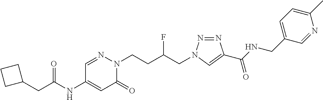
C1(NC(=O)CC2CCC2)=CC(=O)N(CCC(CN2N=NC(C(NCC3=CC=C(C)N=C3)=O)=C2)F)N=C1
